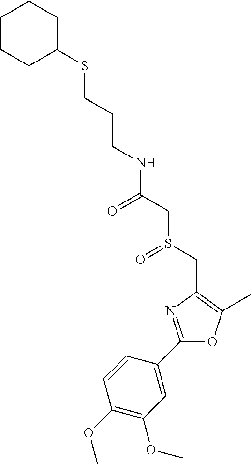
C(CCSC1CCCCC1)NC(CS(CC1=C(C)OC(C2=CC(OC)=C(OC)C=C2)=N1)=O)=O
